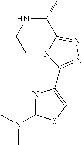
C1(C)NCCN2C1=NN=C2C1=CSC(N(C)C)=N1
